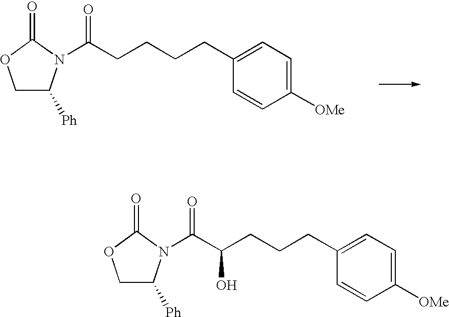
C(CCCC1=CC=C([OMe])C=C1)C(=O)N1C([Ph])COC1=O.C(CCCC1=CC=C([OMe])C=C1)(C(=O)N1C([Ph])COC1=O)O
